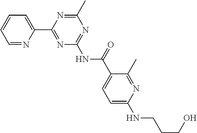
C1=NC(C2=NC(NC(C3=CC=C(NCCCO)N=C3C)=O)=NC(C)=N2)=CC=C1
